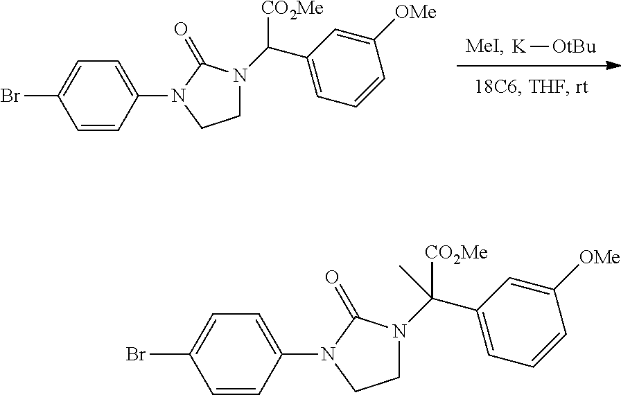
C1=CC(N2CCN(C(C3=CC=CC([OMe])=C3)([CO2Me])C)C2=O)=CC=C1Br.C1=CC(N2CCN(C(C3=CC=CC([OMe])=C3)[CO2Me])C2=O)=CC=C1Br.[MeI].[K][OtBu]
